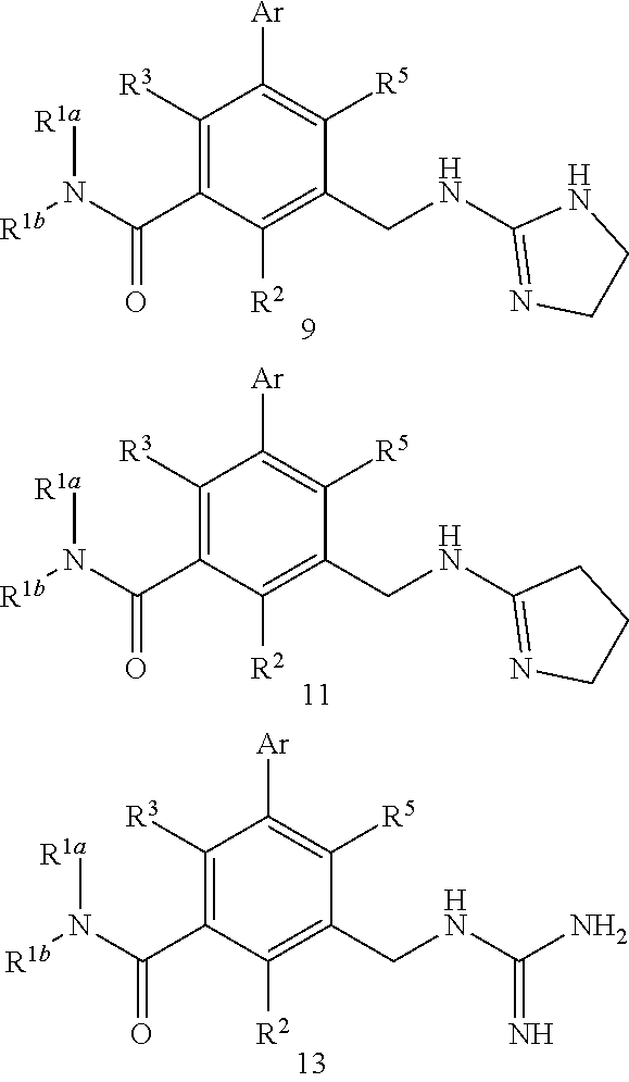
C1([R3])=C(C(N([R1b])[R1a])=O)C([R2])=C(CNC2=NCCN2)C([R5])=C1[Ar].C1([R3])=C(C(N([R1b])[R1a])=O)C([R2])=C(CNC2=NCCC2)C([R5])=C1[Ar].C1([R3])=C(C(N([R1b])[R1a])=O)C([R2])=C(CNC(=N)N)C([R5])=C1[Ar]
